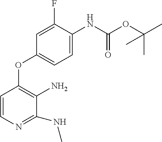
C1(F)=CC(OC2=C(N)C(NC)=NC=C2)=CC=C1NC(OC(C)(C)C)=O
